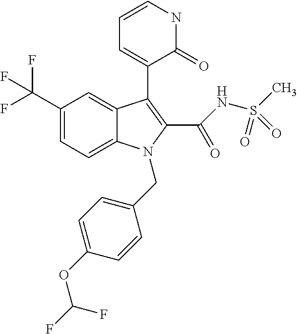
C12=CC=C(C(F)(F)F)C=C1C(C1=CC=CNC1=O)=C(C(=O)NS(=O)(C)=O)N2CC1=CC=C(OC(F)F)C=C1
